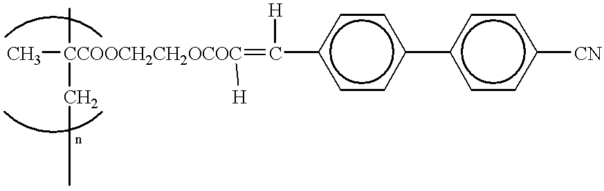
C[CCOOCH2CH2OCOC](CC)(C)(=C(c1ccc(-c2ccc([CN])cc2)cc1)[H])[H]
